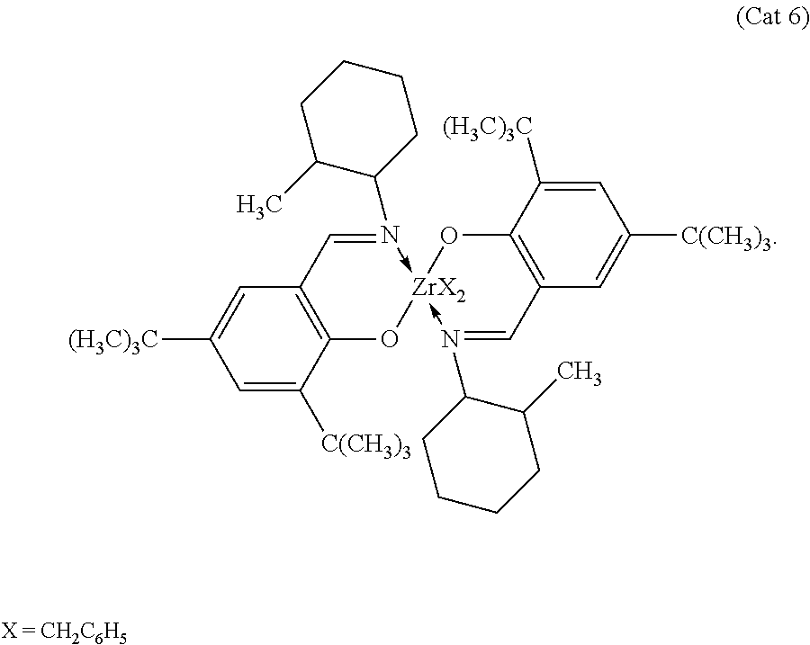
C1=C([C(CH3)3])C2=C(C=C1[(H3C)3C])C=N(C1CCCCC1C)->[ZrX2]1(-N(C3CCCCC3C)=CC3=C(C([(H3C)3C])=CC([C(CH3)3])=C3)O1)O2
